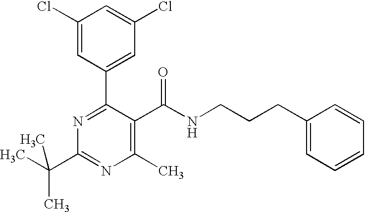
C1(Cl)=CC(C2=NC(C(C)(C)C)=NC(C)=C2C(NCCCC2=CC=CC=C2)=O)=CC(Cl)=C1
